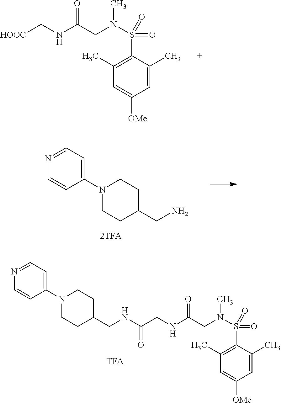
C1(C)=C(S(N(CC(NC[HOOC])=O)C)(=O)=O)C(C)=CC([OMe])=C1.NCC1CCN(C2=CC=NC=C2)CC1.[2TFA].C1(C)=C(S(N(CC(NCC(NCC2CCN(C3=CC=NC=C3)CC2)=O)=O)C)(=O)=O)C(C)=CC([OMe])=C1.[TFA]
